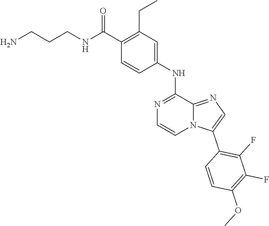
C1(NC2=CC(CC)=C(C(NCCCN)=O)C=C2)=NC=CN2C1=NC=C2C1=C(F)C(F)=C(OC)C=C1
